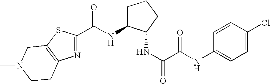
N1=C(C(NC2CCCC2NC(C(NC2=CC=C(Cl)C=C2)=O)=O)=O)SC2=C1CCN(C)C2
